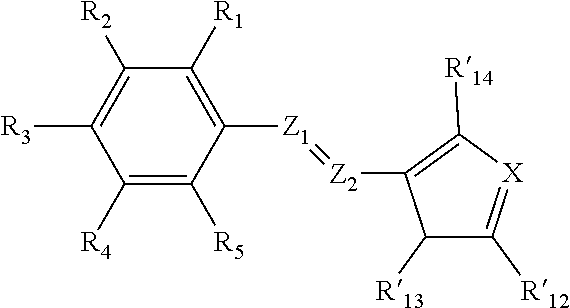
C1([R4])=C([R5])C([Z1]=[Z2]C2=C([R14])[X]=C([R12])C2[R13])=C([R1])C([R2])=C1[R3]
